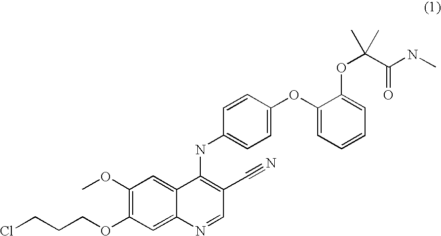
C1(OC)=C(OCCCCl)C=C2C(=C1)C(NC1=CC=C(OC3=CC=CC=C3OC(C(NC)=O)(C)C)C=C1)=C(C#N)C=N2
